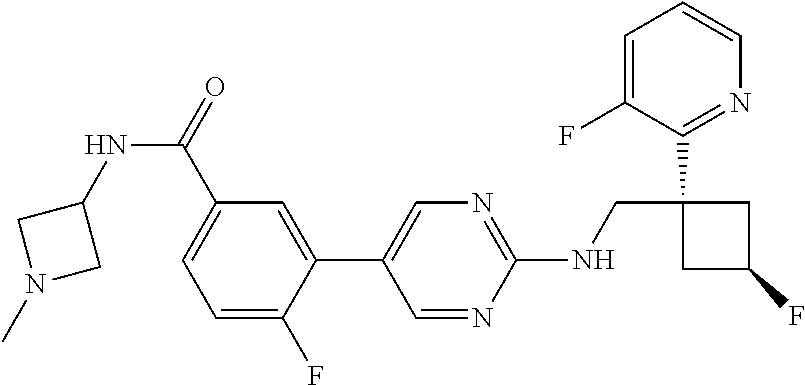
C1(C2=CN=C(NCC3(C4=NC=CC=C4F)CC(F)C3)N=C2)=CC(C(=O)NC2CN(C)C2)=CC=C1F
